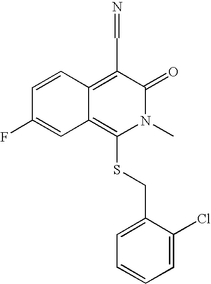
C1=CC2=C(C=N)C(=O)N(C)C(SCC3=CC=CC=C3Cl)=C2C=C1F
